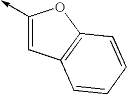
C1(->C)=CC2=C(O1)C=CC=C2
